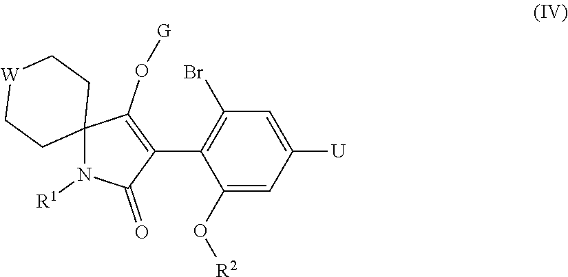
C1(Br)=C(C2=C(O[G])C3(N([R1])C2=O)CC[W]CC3)C(O[R2])=CC([U])=C1
